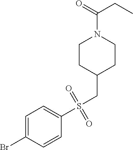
C1CC(CS(C2=CC=C(Br)C=C2)(=O)=O)CCN1C(CC)=O
